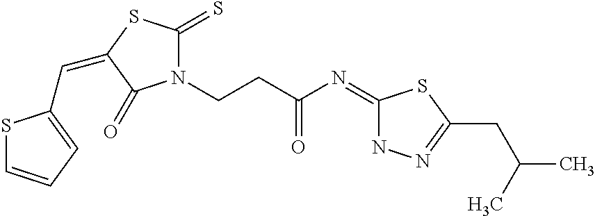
S1C=CC=C1C=C1SC(=S)N(CCC(N=C2NN=C(CC(C)C)S2)=O)C1=O
